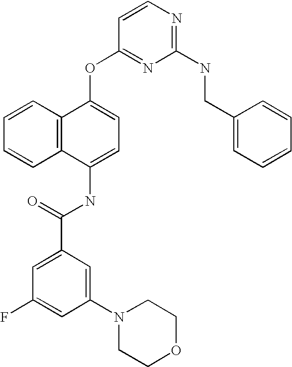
C1=CC2=C(C=C1)C(NC(C1=CC(F)=CC(N3CCOCC3)=C1)=O)=CC=C2OC1=NC(NCC2=CC=CC=C2)=NC=C1
